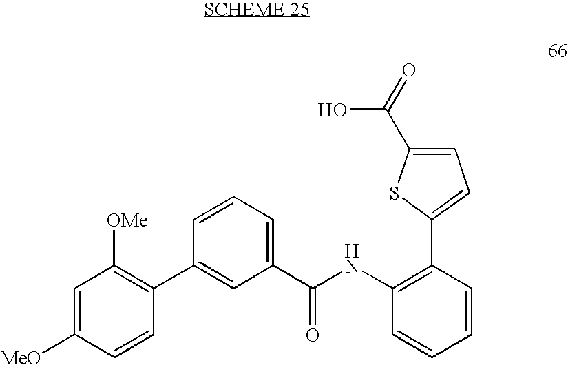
C1=C([MeO])C=CC(C2=CC(C(NC3=C(C4=CC=C(C(=O)O)S4)C=CC=C3)=O)=CC=C2)=C1[OMe]
